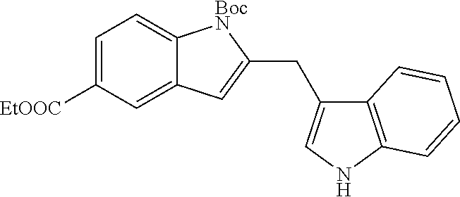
C12=C(NC=C1CC1=CC3=CC([EtOOC])=CC=C3[BocN]1)C=CC=C2
